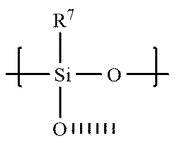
[R7][Si](OC)(C)OC
